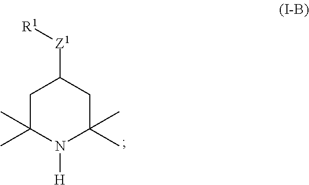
C1C(C)(C)N([H])C(C)(C)CC1[Z1][R1]
